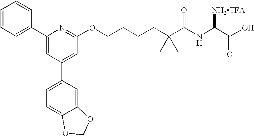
C1=CC=C(C2=CC(C3=CC=C4C(=C3)OCO4)=CC(OCCCCC(C(NC(C(O)=O)[NH2TFA])=O)(C)C)=N2)C=C1
